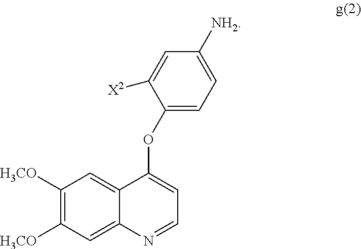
C1(OC2=CC=NC3=CC([H3CO])=C([H3CO])C=C32)=CC=C([NH2])C=C1[X2]
